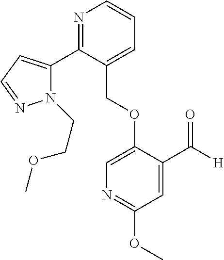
C(OC1=CN=C(OC)C=C1C([H])=O)C1=CC=CN=C1C1=CC=NN1CCOC
